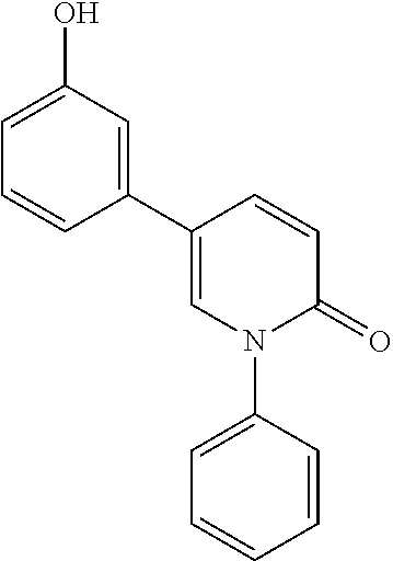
C1(C2=CC(O)=CC=C2)=CN(C2=CC=CC=C2)C(=O)C=C1
